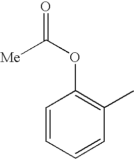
C1=CC=CC(C)=C1OC(=O)[Me]
